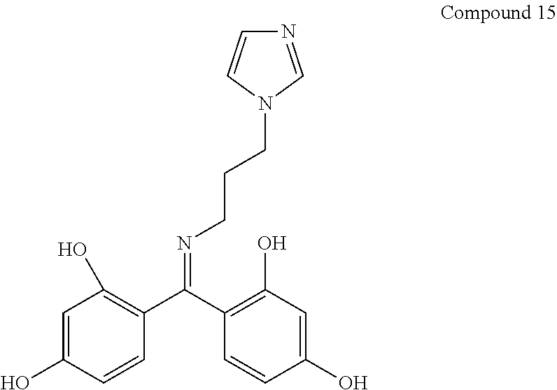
C1=C(O)C=CC(C(C2=C(O)C=C(O)C=C2)=NCCCN2C=NC=C2)=C1O
